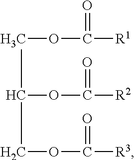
C(OC(=O)[R1])C(COC(=O)[R3])OC(=O)[R2]
